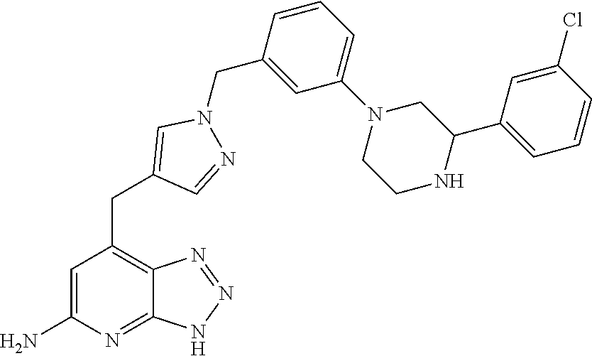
C1=C(N)N=C2C(=C1CC1=CN(CC3=CC(N4CCNC(C5=CC=CC(Cl)=C5)C4)=CC=C3)N=C1)N=NN2
